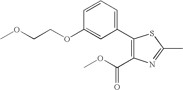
C1=CC=C(C2=C(C(OC)=O)N=C(C)S2)C=C1OCCOC
